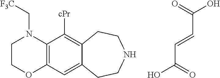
C1COC2=C(N1C[F3C])C([cPr])=C1C(=C2)CCNCC1.OC(=O)C=CC(O)=O
